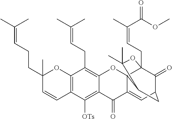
C12=C(C([OTs])=C3C(=C1CC=C(C)C)OC14C(=CC5C(=O)C1(CC=C(C(=O)OC)C)OC(C)(C)C4C5)C3=O)C=CC(CCC=C(C)C)(C)O2
